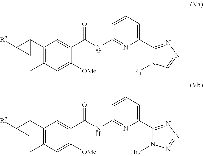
C1(C2CC2[R3])=C(C)C=C([OMe])C(C(NC2=NC(C3=NN=CN3[R4])=CC=C2)=O)=C1.C1(C2CC2[R3])=C(C)C=C([OMe])C(C(NC2=NC(C3=NN=NN3[R4])=CC=C2)=O)=C1
